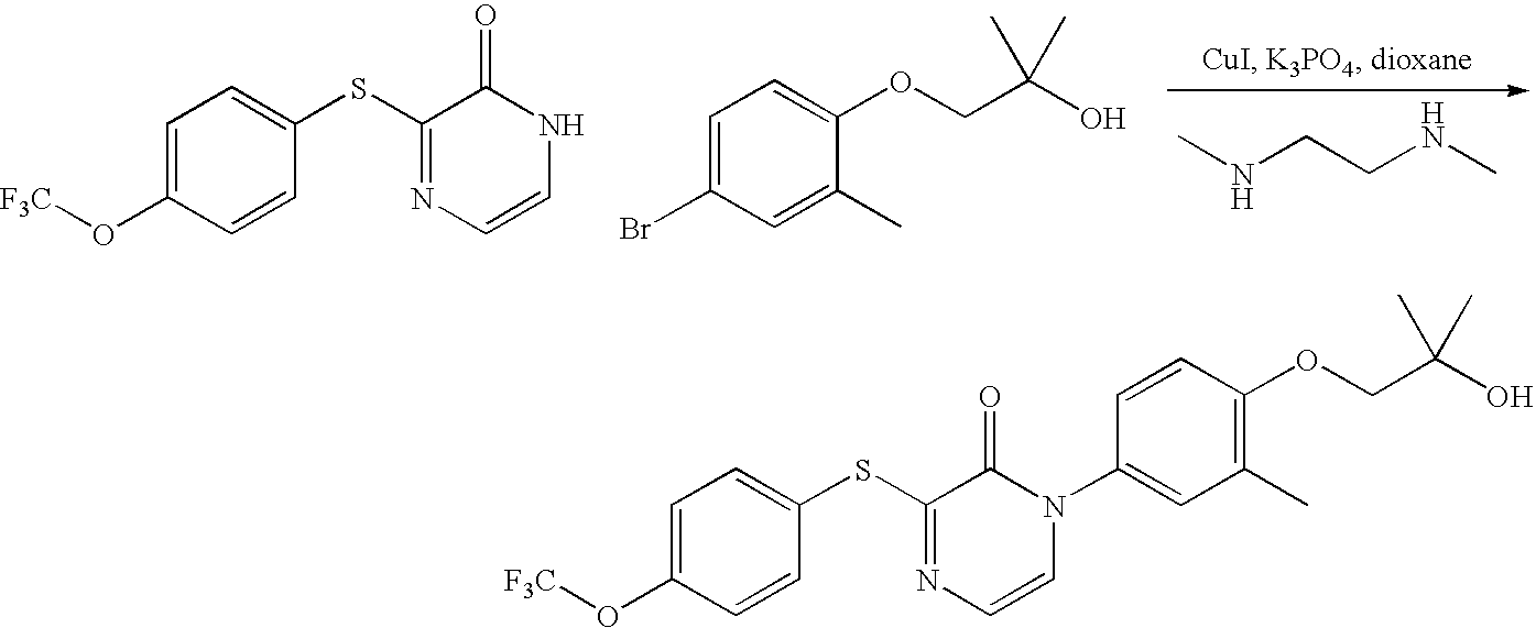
CNCCNC.C1=C(O[F3C])C=CC(SC2=NC=CNC2=O)=C1.C1=C(Br)C=C(C)C(OCC(O)(C)C)=C1.C1=C(O[F3C])C=CC(SC2=NC=CN(C3=CC(C)=C(OCC(O)(C)C)C=C3)C2=O)=C1
